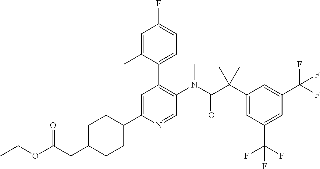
C1=C(C2CCC(CC(OCC)=O)CC2)N=CC(N(C(C(C2=CC(C(F)(F)F)=CC(C(F)(F)F)=C2)(C)C)=O)C)=C1C1=CC=C(F)C=C1C
